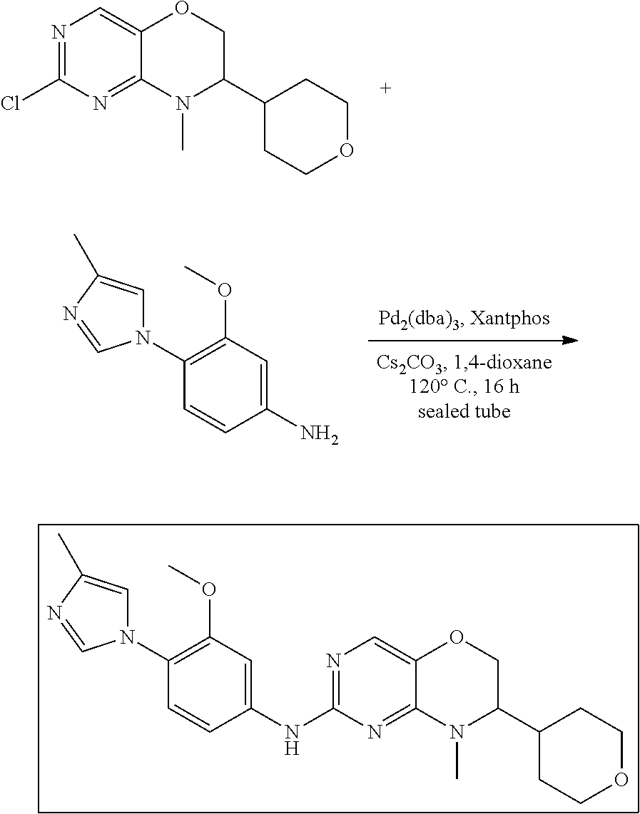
NC1=CC(OC)=C(N2C=C(C)N=C2)C=C1.N1=C(Cl)N=C2C(=C1)OCC(C1CCOCC1)N2C.N1=C(NC2=CC(OC)=C(N3C=C(C)N=C3)C=C2)N=C2C(=C1)OCC(C1CCOCC1)N2C
